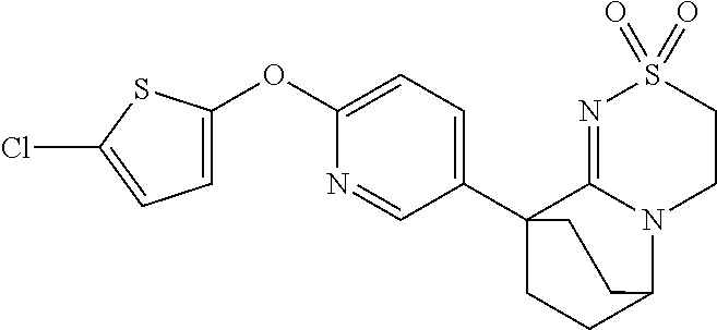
C1=C(OC2=CC=C(C34CCC(N5C3=NS(=O)(=O)CC5)CC4)C=N2)SC(Cl)=C1
